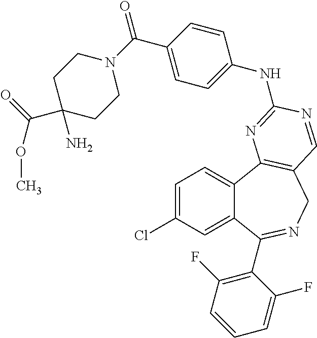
C1=C(Cl)C=C2C(=C1)C1=C(CN=C2C2=C(F)C=CC=C2F)C=NC(NC2=CC=C(C(N3CCC(N)(C(=O)OC)CC3)=O)C=C2)=N1
